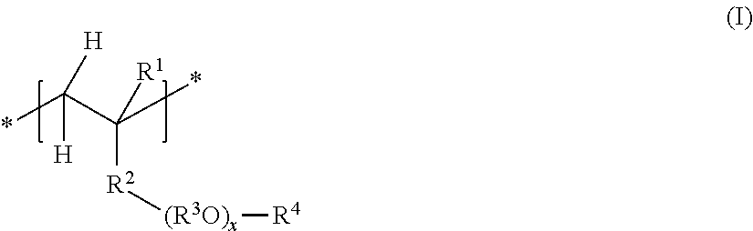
*C(C(*)([R1])[R2][(R3O)x][R4])([H])[H]
